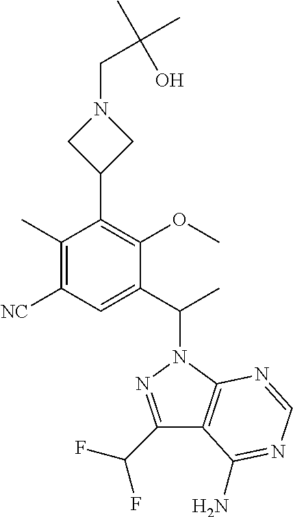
C1(C(C)N2N=C(C(F)F)C3=C2N=CN=C3N)=CC([NC])=C(C)C(C2CN(CC(O)(C)C)C2)=C1OC
